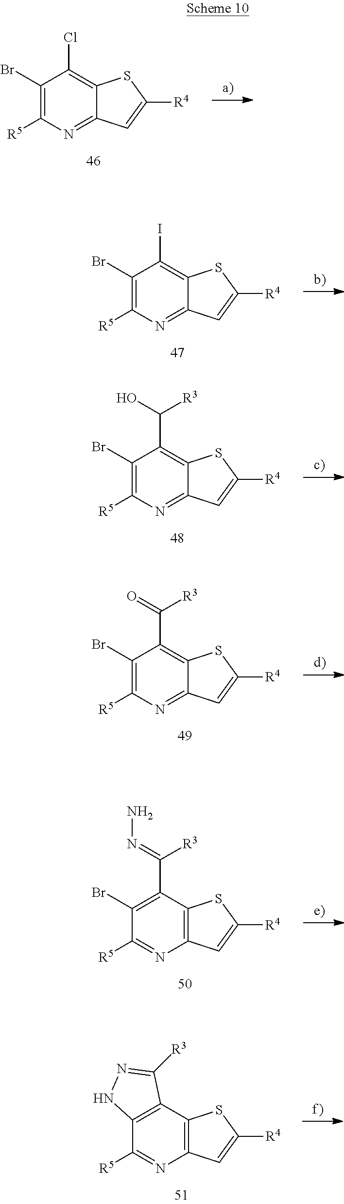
C1(Br)=C([R5])N=C2C(=C1C([R3])=O)SC([R4])=C2.C1(Br)=C([R5])N=C2C(=C1Cl)SC([R4])=C2.C1(Br)=C([R5])N=C2C(=C1I)SC([R4])=C2.C1(Br)=C([R5])N=C2C(=C1C([R3])O)SC([R4])=C2.C1(Br)=C(C([R3])=NN)C2=C(N=C1[R5])C=C([R4])S2.C12=C(C3=C(N=C1[R5])C=C([R4])S3)C([R3])=NN2
